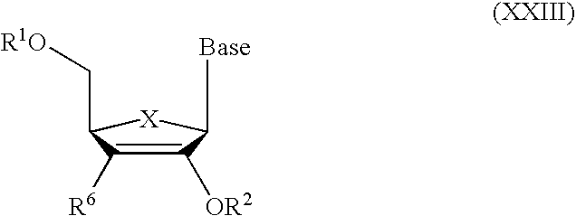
[Base]C1C([OR2])=C([R6])C(C[R1O])[X]1
